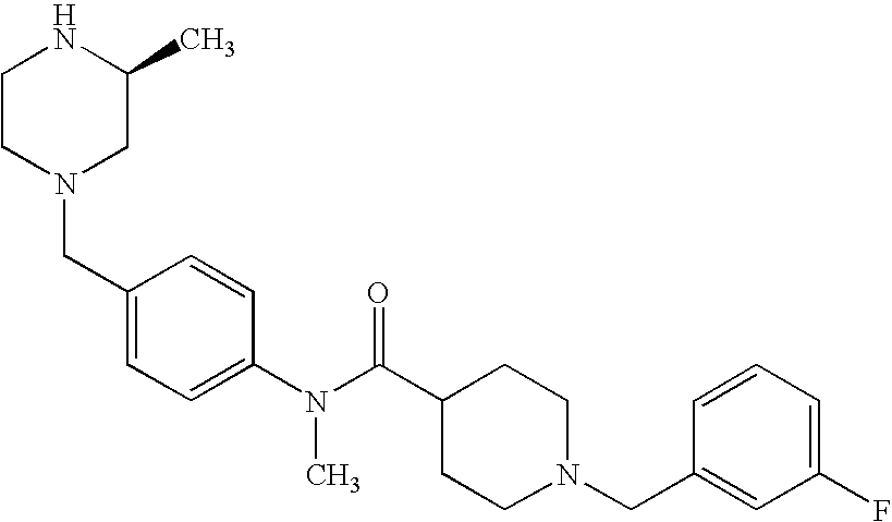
N1CCN(CC2=CC=C(N(C(C3CCN(CC4=CC(F)=CC=C4)CC3)=O)C)C=C2)CC1C
